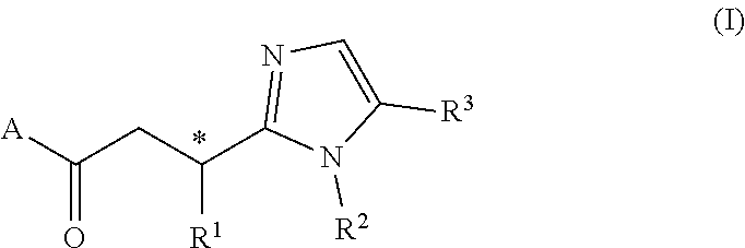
[A]C(CC(C1=NC=C([R3])N1[R2])[R1])=O
